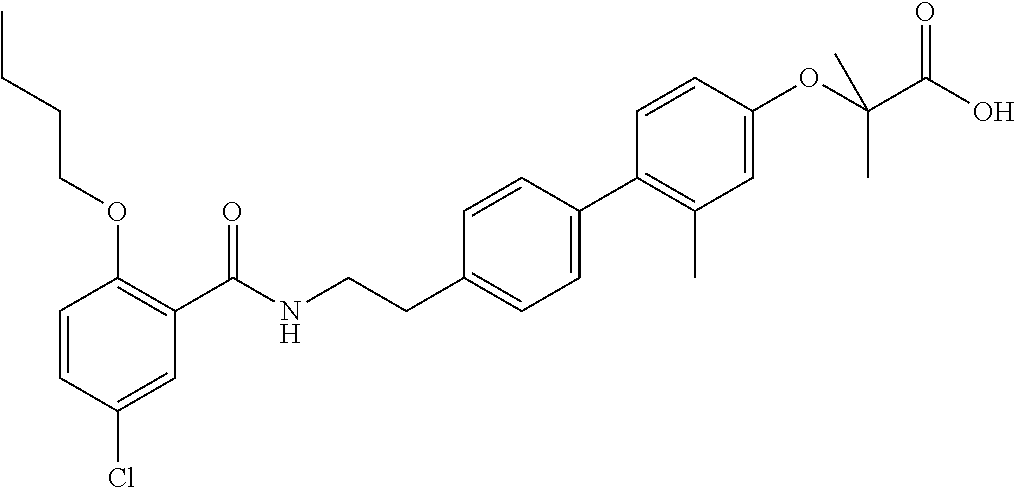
C1=CC(Cl)=CC(C(NCCC2=CC=C(C3=C(C)C=C(OC(C(O)=O)(C)C)C=C3)C=C2)=O)=C1OCCCC
